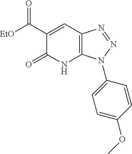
C1(C([EtO])=O)=CC2=C(NC1=O)N(C1=CC=C(OC)C=C1)N=N2
